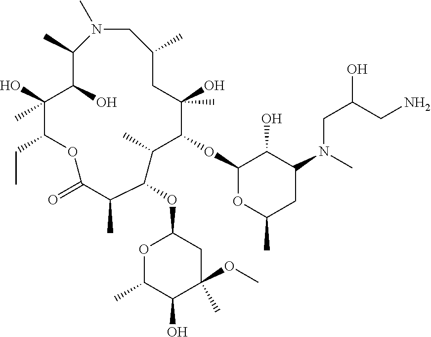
N1(C)CC(C)CC(O)(C)C(OC2OC(C)CC(N(CC(CN)O)C)C2O)C(C)C(OC2OC(C)C(O)C(C)(OC)C2)C(C)C(=O)OC(CC)C(O)(C)C(O)C1C
